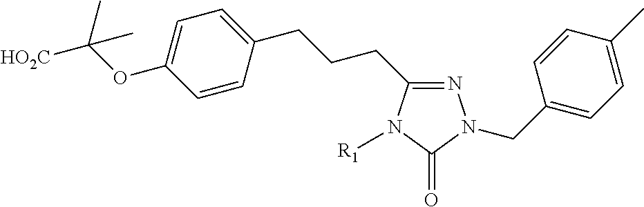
C1=C(OC([HO2C])(C)C)C=CC(CCCC2=NN(CC3=CC=C(C)C=C3)C(=O)N2[R1])=C1
